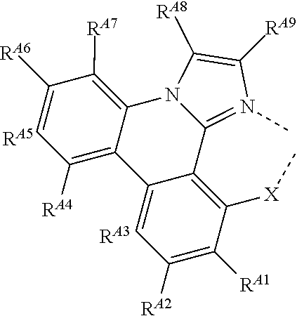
C1=C([RA6])C([RA7])=C2C(=C1[RA4])C1=CC([RA2])=C([RA1])C([X]C)=C1C1=N(C)C([RA9])=C([RA8])N21.[RA3].[RA5]
